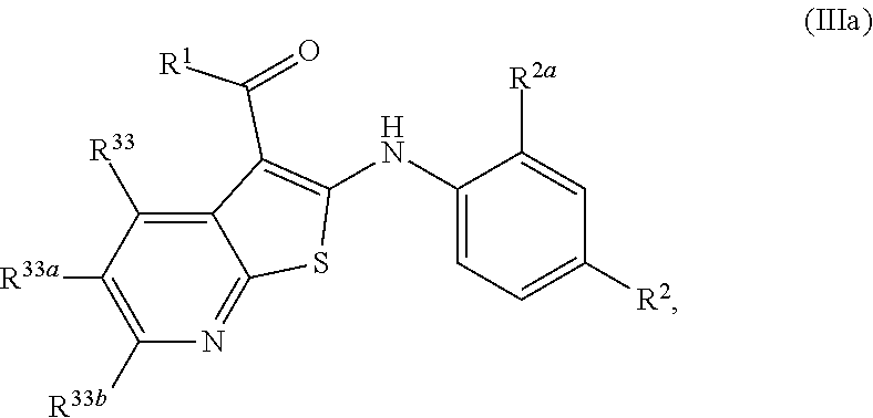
C1(NC2=C(C(=O)[R1])C3=C([R33])C([R33a])=C([R33b])N=C3S2)=CC=C([R2])C=C1[R2a]
